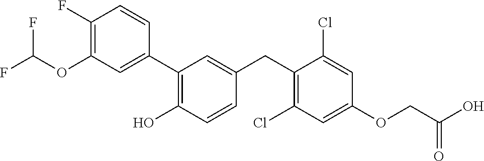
C1(C2=C(O)C=CC(CC3=C(Cl)C=C(OCC(O)=O)C=C3Cl)=C2)=CC(OC(F)F)=C(F)C=C1
